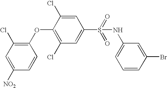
C1([NO2])=CC(Cl)=C(OC2=C(Cl)C=C(S(NC3=CC=CC(Br)=C3)(=O)=O)C=C2Cl)C=C1
